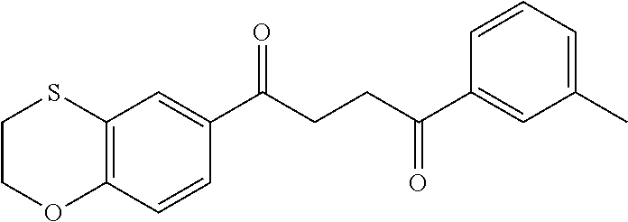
C1(C(CCC(C2=CC(C)=CC=C2)=O)=O)=CC2=C(C=C1)OCCS2
